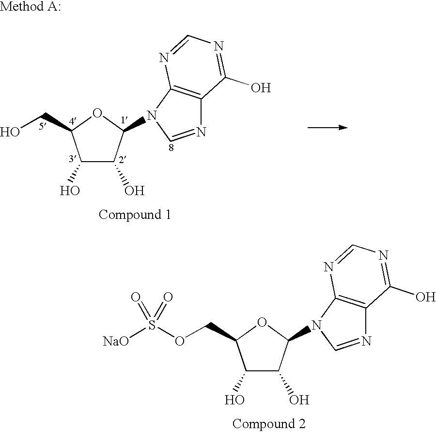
C1(O)C(O)C(N2C3=C(N=C2)C(O)=NC=N3)OC1CO.C1(O)C(O)C(N2C3=C(N=C2)C(O)=NC=N3)OC1COS([NaO])(=O)=O
